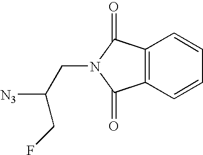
C(C([N3])CF)N1C(=O)C2=C(C=CC=C2)C1=O
